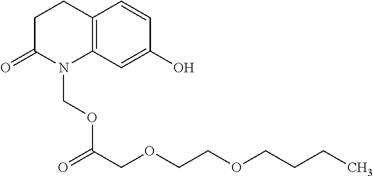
C12=C(CCC(=O)N1COC(COCCOCCCC)=O)C=CC(O)=C2
